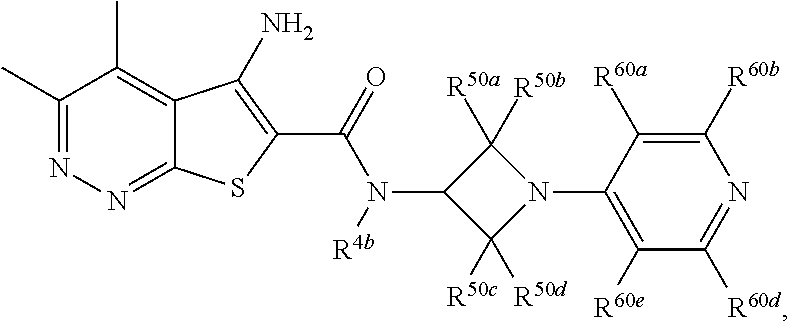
C1(C)=NN=C2C(=C1C)C(N)=C(C(N(C1C([R50c])([R50d])N(C3=C([R60e])C([R60d])=NC([R60b])=C3[R60a])C1([R50b])[R50a])[R4b])=O)S2
